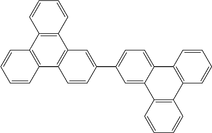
C12=C(C3=C(C4=C1C=C(C1=CC=C5C(=C1)C1=C(C6=C5C=CC=C6)C=CC=C1)C=C4)C=CC=C3)C=CC=C2
